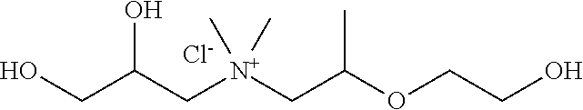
OCC(C[N+](CC(OCCO)C)(C)C)O.[Cl-]
